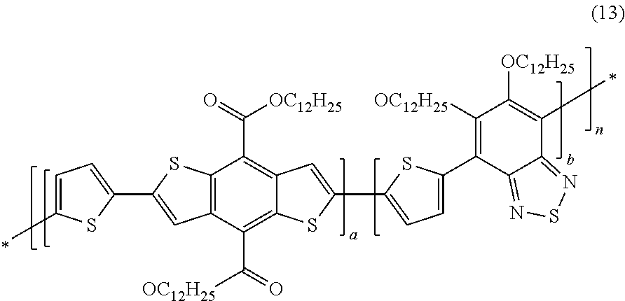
C12=C(C(C([OC12H25])=O)=C3C(=C1C(=O)[OC12H25])C=C(C1=CC=C(C4=C([OC12H25])C([OC12H25])=C(C)C5=NSN=C45)S1)S3)C=C(C1=CC=C(C)S1)S2
